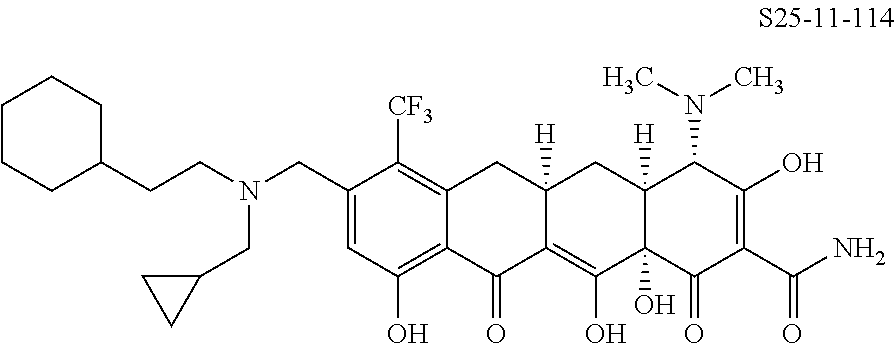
C1(CN(CC2CC2)CCC2CCCCC2)=CC(O)=C2C(=C1[CF3])CC1([H])C(=C(O)C3(O)C([H])(C1)C(N(C)C)C(O)=C(C(N)=O)C3=O)C2=O
